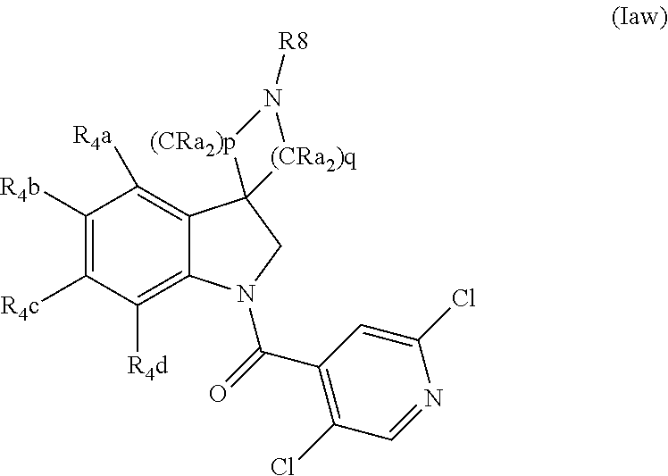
C1([R4b])=C([R4c])C([R4d])=C2C(=C1[R4a])C1(CN2C(=O)C2=C(Cl)C=NC(Cl)=C2)[(CRa2)p]N([R8])[(CRa2)q]1
